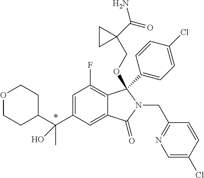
C1=C(C(C2CCOCC2)(C)O)C=C2C(=C1F)C(OCC1(C(N)=O)CC1)(C1=CC=C(Cl)C=C1)N(CC1=NC=C(Cl)C=C1)C2=O
